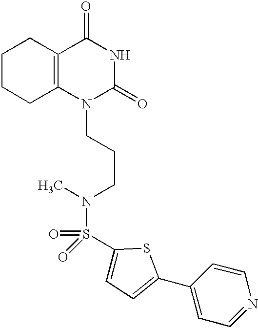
C1CCC2=C(C1)C(=O)NC(=O)N2CCCN(C)S(=O)(=O)C1=CC=C(C2=CC=NC=C2)S1
